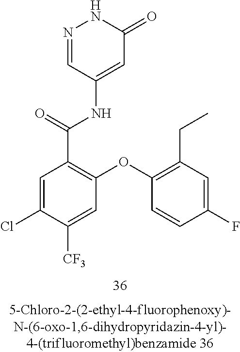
N1=CC(NC(C2=C(OC3=C(CC)C=C(F)C=C3)C=C([CF3])C(Cl)=C2)=O)=CC(=O)N1
